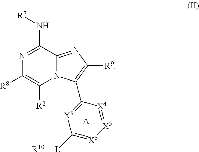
N1=C(N[R7])C2=NC([R9])=C(C3=[X3]C([L][R10])=[X6][X5]=[X4]3)N2C([R2])=C1[R8].[A]
